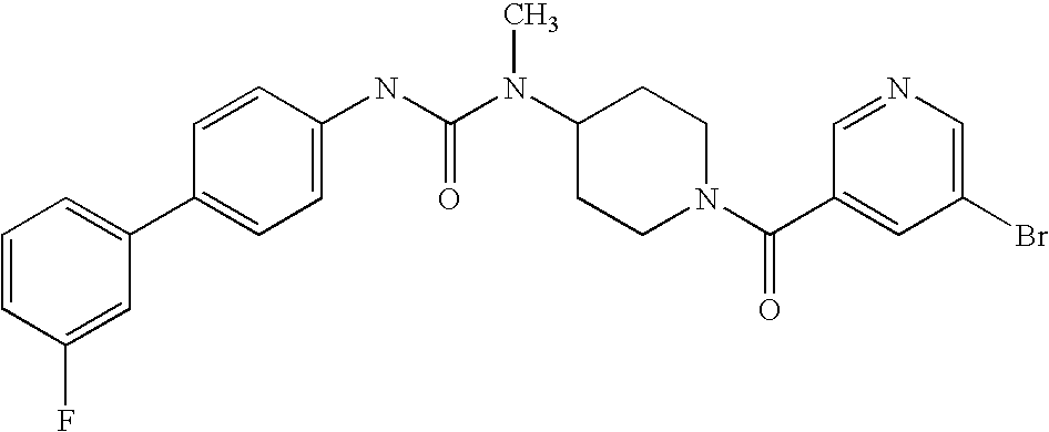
C1=CC(F)=CC(C2=CC=C(NC(N(C3CCN(C(C4=CC(Br)=CN=C4)=O)CC3)C)=O)C=C2)=C1
